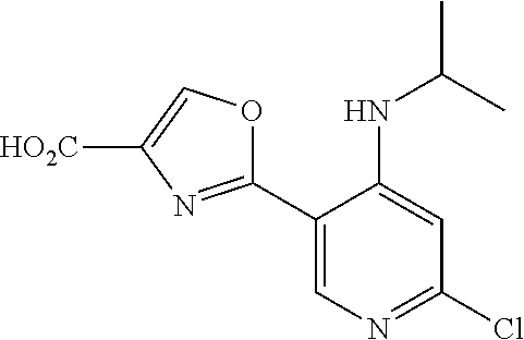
C1(C2=NC([HO2C])=CO2)=CN=C(Cl)C=C1NC(C)C
